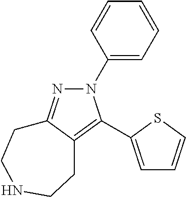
N1(C2=CC=CC=C2)N=C2C(=C1C1=CC=CS1)CCNCC2
